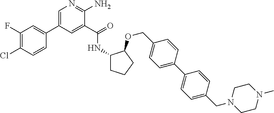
ClC1=C(F)C=C(C2=CN=C(N)C(C(=O)NC3CCCC3OCC3=CC=C(C4=CC=C(CN5CCN(C)CC5)C=C4)C=C3)=C2)C=C1
